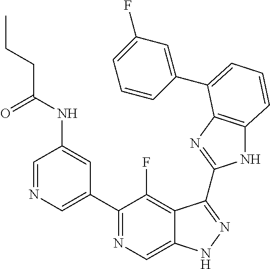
C1=NC=C(C2=NC=C3C(=C2F)C(C2=NC4=C(N2)C=CC=C4C2=CC(F)=CC=C2)=NN3)C=C1NC(CCC)=O
